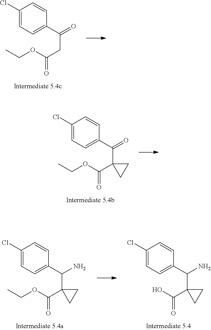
C1(Cl)=CC=C(C(=O)CC(=O)OCC)C=C1.C1(Cl)=CC=C(C(=O)C2(C(=O)OCC)CC2)C=C1.C1(Cl)=CC=C(C(N)C2(C(=O)OCC)CC2)C=C1.C1(Cl)=CC=C(C(N)C2(C(=O)O)CC2)C=C1
